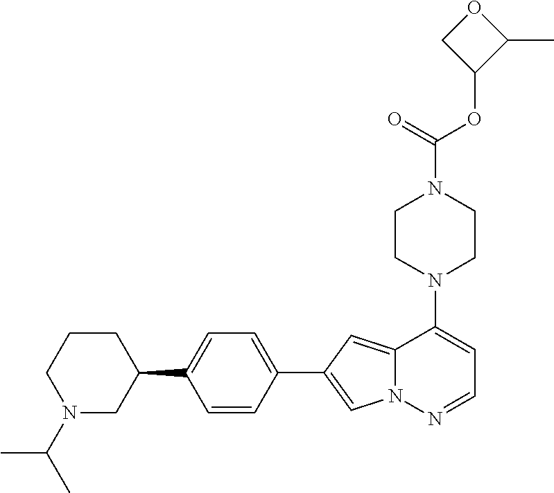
N1(C2=CC=NN3C2=CC(C2=CC=C(C4CCCN(C(C)C)C4)C=C2)=C3)CCN(C(OC2C(C)OC2)=O)CC1
